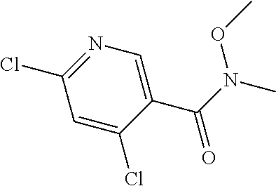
C1=C(C(N(C)OC)=O)C(Cl)=CC(Cl)=N1
